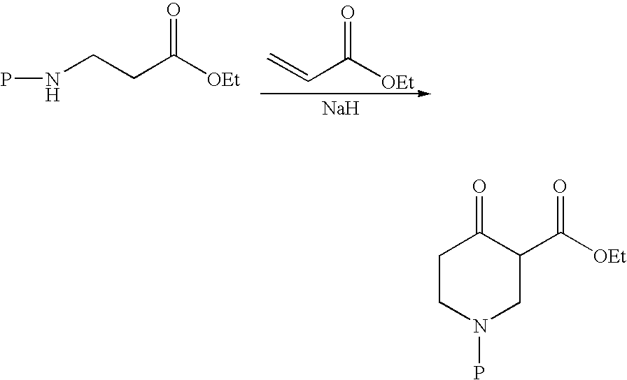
C1CN(P)CC(C([OEt])=O)C1=O.C=CC([OEt])=O.[Na].PNCCC([OEt])=O
